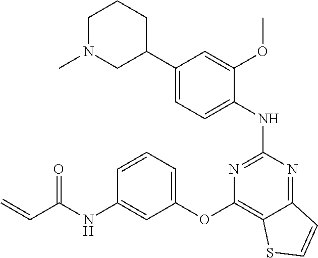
C1(C2=CC=C(NC3=NC(OC4=CC=CC(NC(C=C)=O)=C4)=C4C(=N3)C=CS4)C(OC)=C2)CCCN(C)C1
